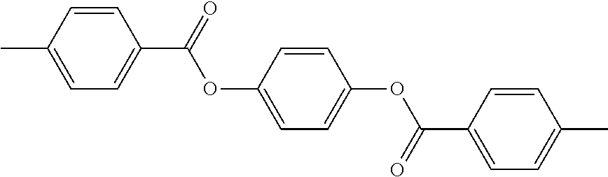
C1=CC(C)=CC=C1C(=O)OC1=CC=C(OC(C2=CC=C(C)C=C2)=O)C=C1
